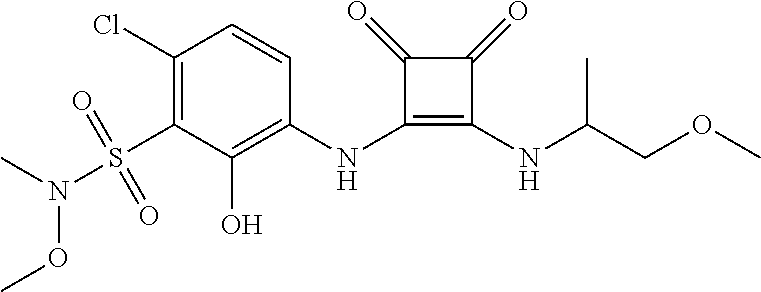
C1(Cl)=C(S(N(OC)C)(=O)=O)C(O)=C(NC2=C(NC(C)COC)C(=O)C2=O)C=C1
